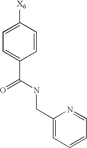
C1=C([X6])C=CC(C(NCC2=CC=CC=N2)=O)=C1
